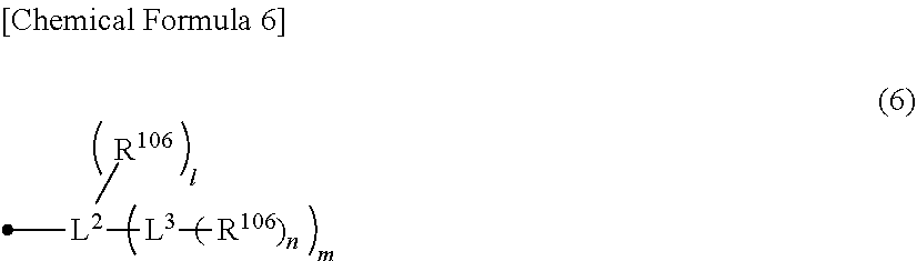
[L2]([R106])(C)[L3][R106)n]
